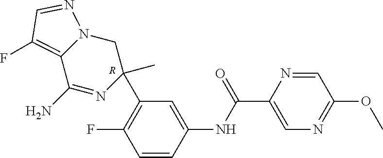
C1(C2(C)CN3C(=C(F)C=N3)C(N)=N2)=C(F)C=CC(NC(C2=CN=C(OC)C=N2)=O)=C1.[R]
